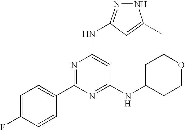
C1=C(F)C=CC(C2=NC(NC3=NNC(C)=C3)=CC(NC3CCOCC3)=N2)=C1.[H]
